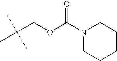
CC(COC(=O)N1CCCCC1)(C)C
